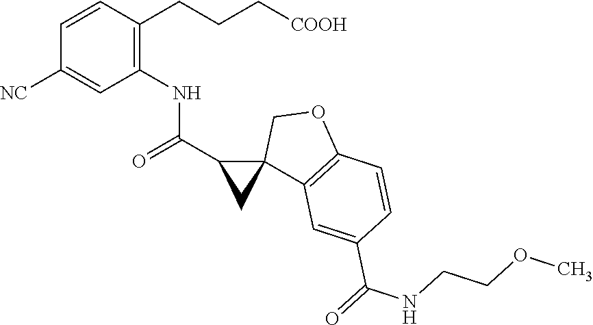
C1=CC(CCC[COOH])=C(NC(C2C3(C2)C2=C(OC3)C=CC(C(=O)NCCOC)=C2)=O)C=C1[NC]
